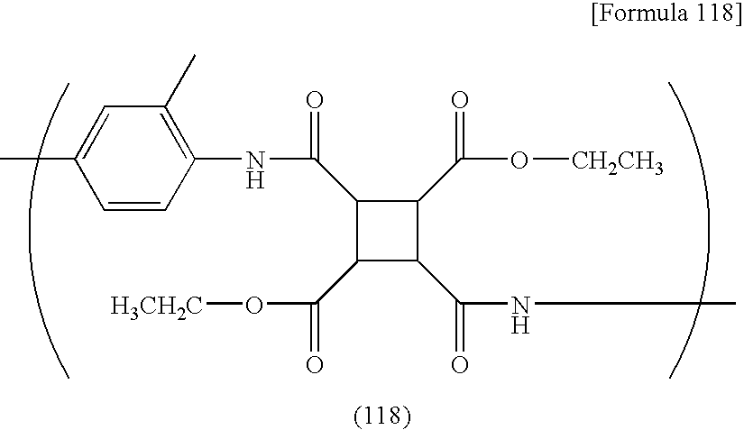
C(=O)(C1C(C(O[H3CH2C])=O)C(C(NC)=O)C1C(O[CH2CH3])=O)NC1=C(C)C=C(C)C=C1
